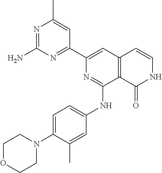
N1=C(N)N=C(C2=CC3=C(C(NC4=CC=C(N5CCOCC5)C(C)=C4)=N2)C(=O)NC=C3)C=C1C
